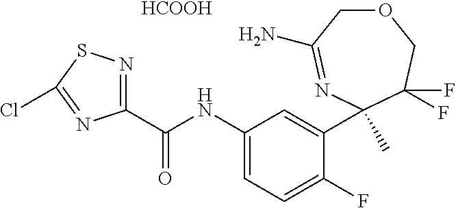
O1CC(N)=NC(C)(C2=CC(NC(C3=NSC(Cl)=N3)=O)=CC=C2F)C(F)(F)C1.[HCOOH]
